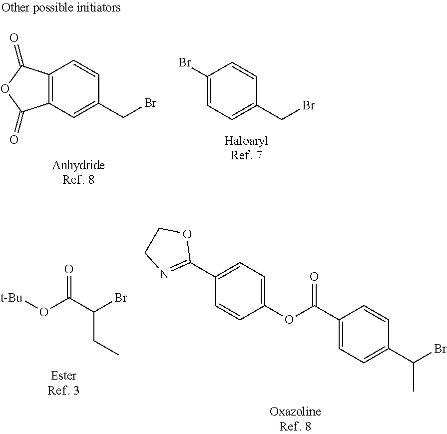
[t-Bu]OC(C(Br)CC)=O.C1(C(OC2=CC=C(C3=NCCO3)C=C2)=O)=CC=C(C(Br)C)C=C1.C12=C(C=C(CBr)C=C1)C(=O)OC2=O.C1(Br)=CC=C(CBr)C=C1
